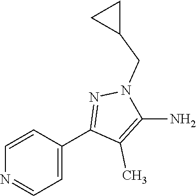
C1=CC(C2=NN(CC3CC3)C(N)=C2C)=CC=N1
